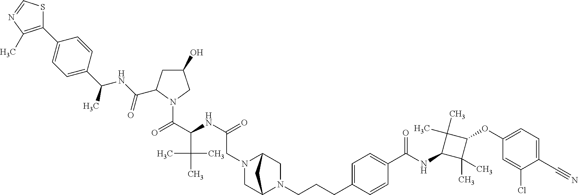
C1(C2=CC=C(C(C)NC(=O)C3CC(O)CN3C(C(NC(=O)CN3CC4N(CCCC5=CC=C(C(NC6C(C)(C)C(OC7=CC=C(C#N)C(Cl)=C7)C6(C)C)=O)C=C5)CC3C4)C(C)(C)C)=O)C=C2)=C(C)N=CS1
